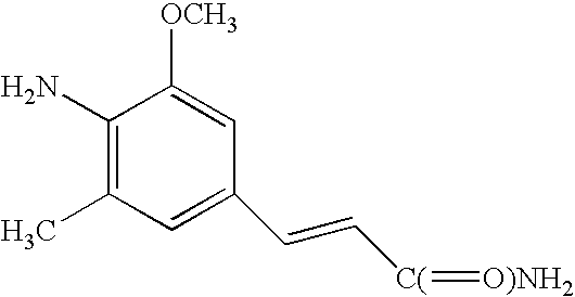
C1(N)=C(C)C=C(C=C[C(]=[O)NH2])C=C1[OCH3]
